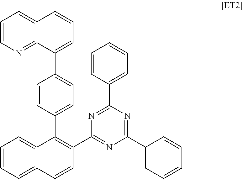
C1=CN=C2C(=C1)C=CC=C2C1=CC=C(C2=C(C3=NC(C4=CC=CC=C4)=NC(C4=CC=CC=C4)=N3)C=CC3=CC=CC=C23)C=C1
